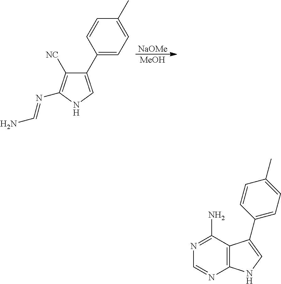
[NaOMe].[MeOH].C1(C2=CC=C(C)C=C2)=CNC(N=CN)=C1[NC].N1=C(N)C2=C(N=C1)NC=C2C1=CC=C(C)C=C1
